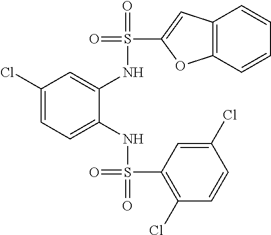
C1(Cl)=CC=C(NS(=O)(=O)C2=C(Cl)C=CC(Cl)=C2)C(NS(=O)(C2=CC3=C(O2)C=CC=C3)=O)=C1
